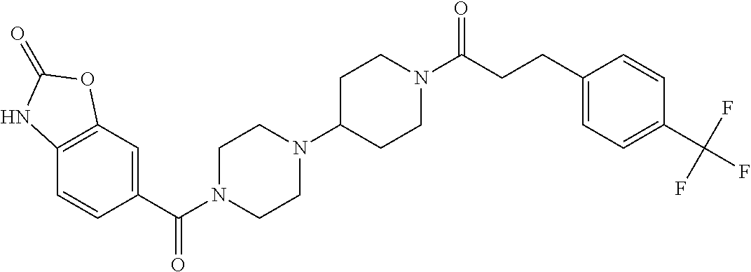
C12=C(C=C(C(=O)N3CCN(C4CCN(C(CCC5=CC=C(C(F)(F)F)C=C5)=O)CC4)CC3)C=C1)OC(=O)N2
